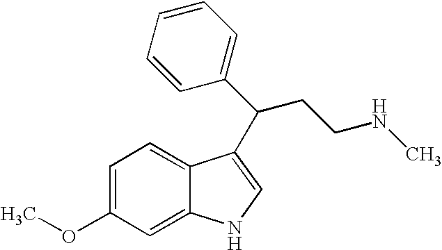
C1=C(OC)C=C2C(=C1)C(C(C1=CC=CC=C1)CCNC)=CN2
